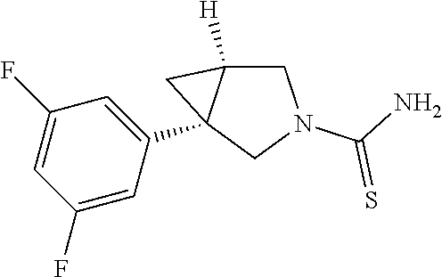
C1(F)=CC(C23C([H])(CN(C(=S)N)C2)C3)=CC(F)=C1
